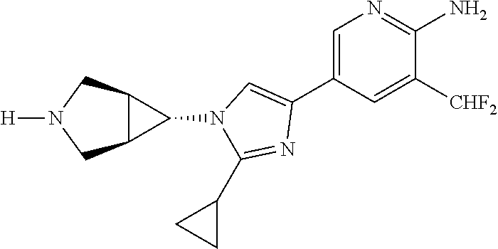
C1=C(C2=CN(C3C4C3CN([H])C4)C(C3CC3)=N2)C=C([CHF2])C(N)=N1
